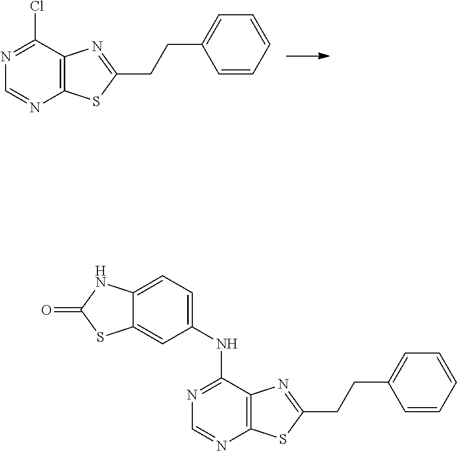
ClC1=NC=NC2=C1N=C(CCC1=CC=CC=C1)S2.N(C1=NC=NC2=C1N=C(CCC1=CC=CC=C1)S2)C1=CC=C2C(=C1)SC(=O)N2
